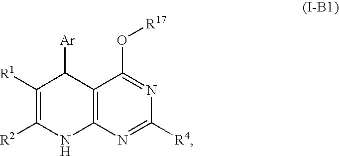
C12=C(N=C([R4])N=C1O[R17])NC([R2])=C([R1])C2[Ar]
